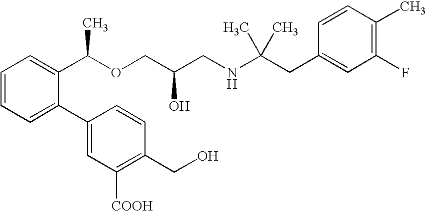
C1(F)=C(C)C=CC(CC(NCC(COC(C2=CC=CC=C2C2=CC([COOH])=C(CO)C=C2)C)O)(C)C)=C1
